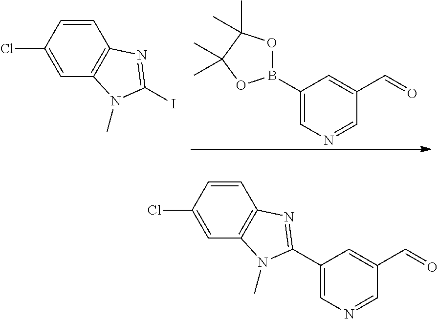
B1(C2=CN=CC(C=O)=C2)OC(C)(C)C(C)(C)O1.C1=C(Cl)C=CC2=C1N(C)C(I)=N2.C1=C(Cl)C=CC2=C1N(C)C(C1=CN=CC(C=O)=C1)=N2
